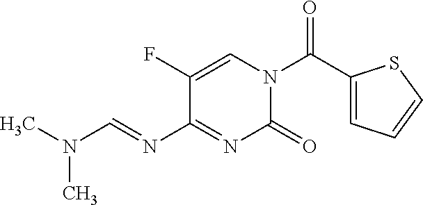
O=C(C1=CC=CS1)N1C=C(F)C(N=CN(C)C)=NC1=O
